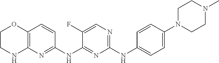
C1(NC2=CC=C(N3CCN(C)CC3)C=C2)=NC=C(F)C(NC2=NC3=C(C=C2)OCCN3)=N1
